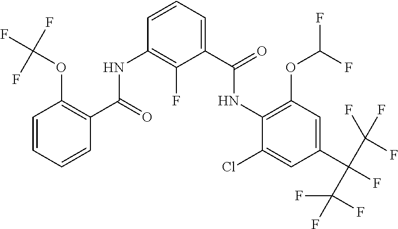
C1=CC=CC(C(=O)NC2=C(F)C(C(=O)NC3=C(OC(F)F)C=C(C(C(F)(F)F)(C(F)(F)F)F)C=C3Cl)=CC=C2)=C1OC(F)(F)F
